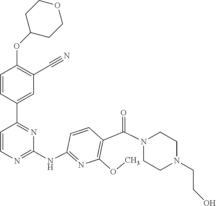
O(C1=C(C#N)C=C(C2=NC(NC3=NC(OC)=C(C(N4CCN(CCO)CC4)=O)C=C3)=NC=C2)C=C1)C1CCOCC1
